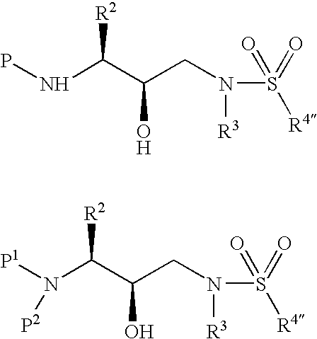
N(C(C(CN([R3])S([R4])(=O)=O)O)[R2])P.[P1]N(C(C(CN([R3])S([R4])(=O)=O)O)[R2])[P2]
